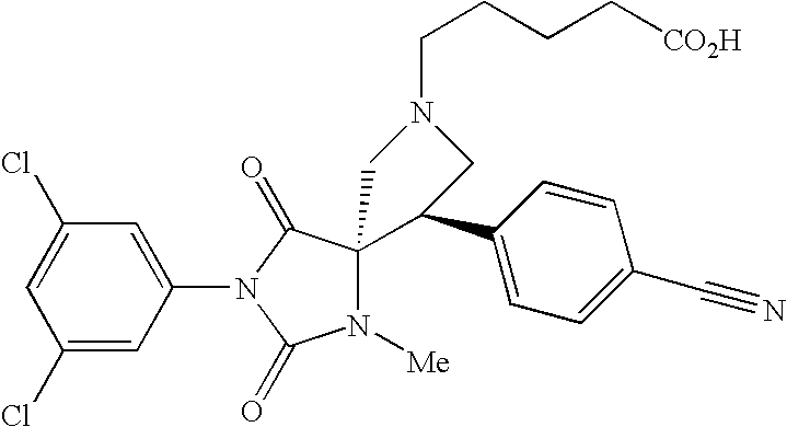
C1(Cl)=CC(Cl)=CC(N2C(=O)N([Me])C3(C2=O)C(C2=CC=C(C#N)C=C2)CN(CCCC[CO2H])C3)=C1
